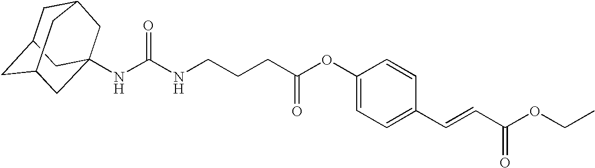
C1C2CC3CC(NC(NCCCC(OC4=CC=C(C=CC(OCC)=O)C=C4)=O)=O)(CC1C3)C2
